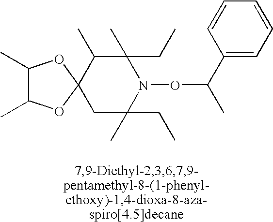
C1(C)C(C)OC2(O1)C(C)C(C)(CC)N(OC(C)C1=CC=CC=C1)C(C)(CC)C2
